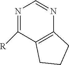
N1=C([R])C2=C(N=C1)CCC2
